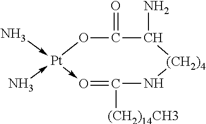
N->[Pt]1(-N)->O=C([(CH2)14CH3])N[(CH2)4]C(N)C(=O)O1
